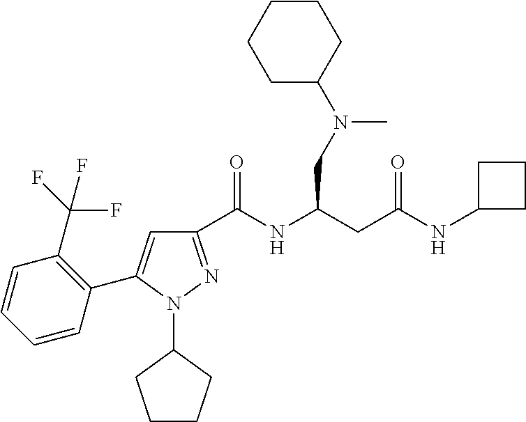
C1(C(NC(CC(NC2CCC2)=O)CN(C2CCCCC2)C)=O)=NN(C2CCCC2)C(C2=C(C(F)(F)F)C=CC=C2)=C1
